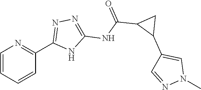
C1=CC=CC(C2=NN=C(NC(C3C(C4=CN(C)N=C4)C3)=O)N2)=N1
